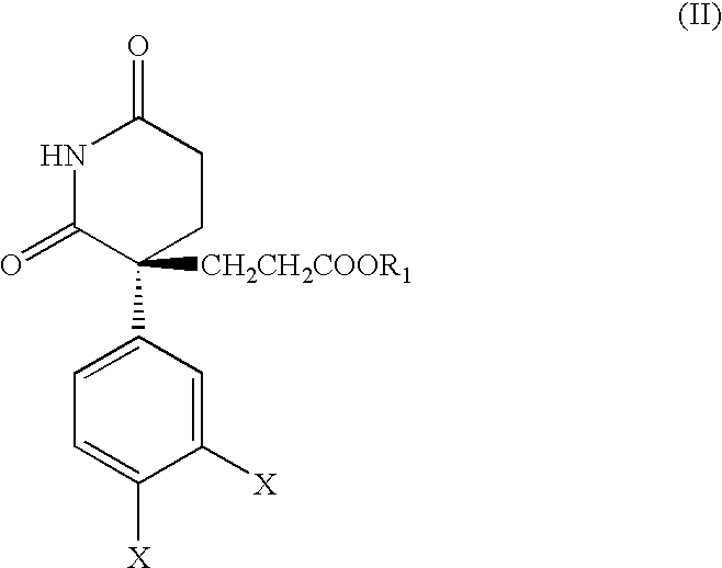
C1([X])=CC(C2([CH2CH2COOR1])CCC(=O)NC2=O)=CC=C1[X]
